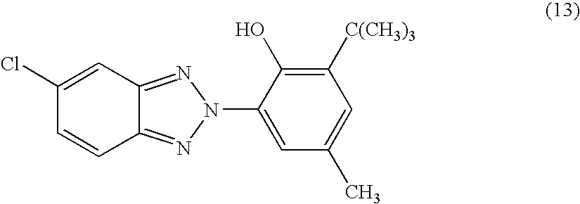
C1(Cl)=CC2=NN(C3=CC(C)=CC([C(CH3)3])=C3O)N=C2C=C1
